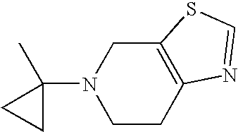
C1C2=C(CN(C3(C)CC3)C1)SC=N2
